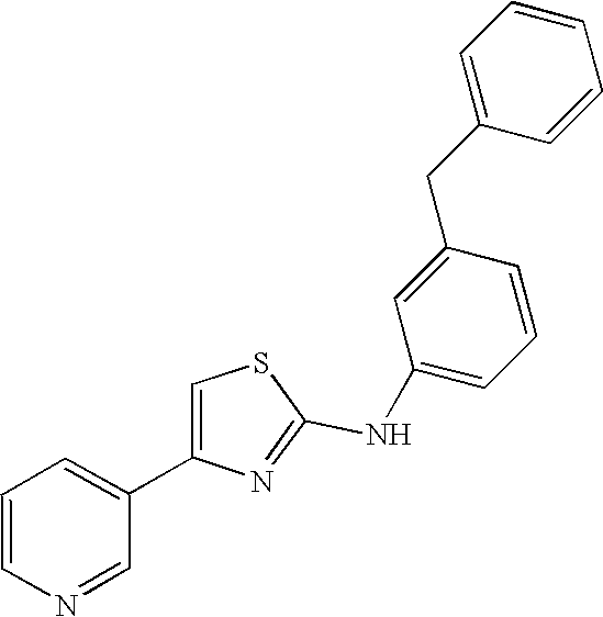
N(C1=NC(C2=CC=CN=C2)=CS1)C1=CC=CC(CC2=CC=CC=C2)=C1
